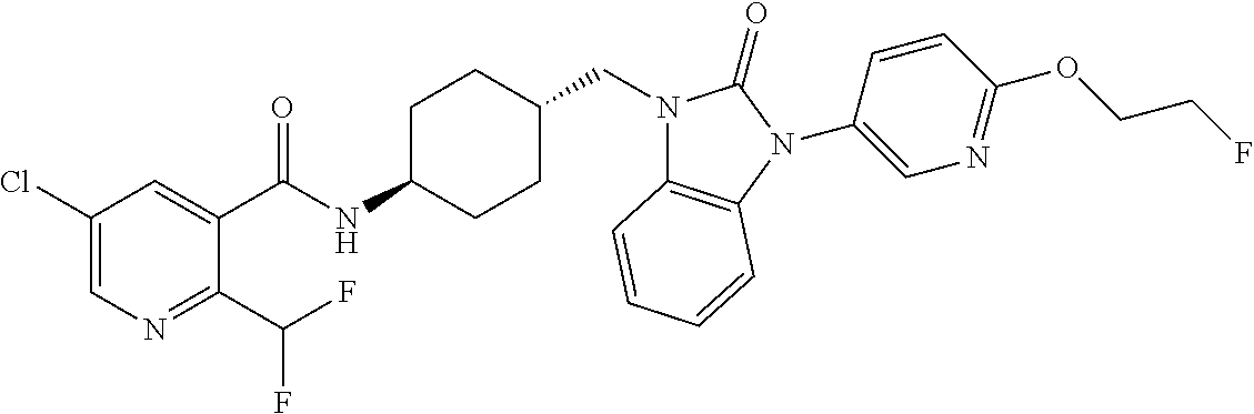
C1(Cl)=CN=C(C(F)F)C(C(NC2CCC(CN3C4=C(N(C5=CN=C(OCCF)C=C5)C3=O)C=CC=C4)CC2)=O)=C1
